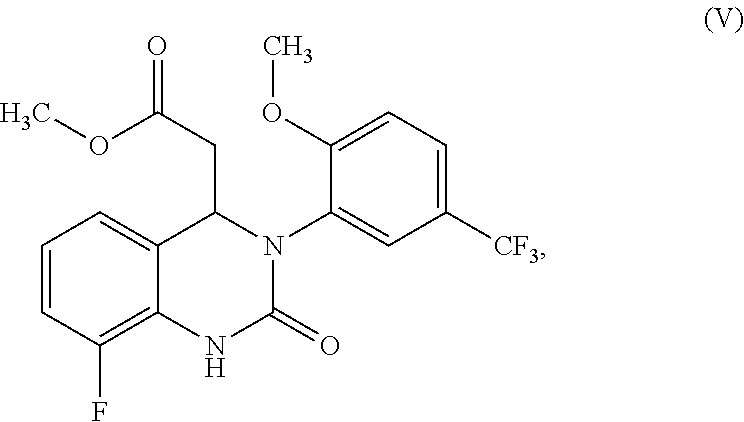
C1=CC(F)=C2C(=C1)C(CC(=O)OC)N(C1=CC([CF3])=CC=C1OC)C(=O)N2
